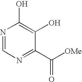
N1=CN=C(C([OMe])=O)C(O)=C1O
